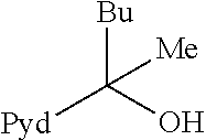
[Bu]C(O)([Pyd])[Me]
